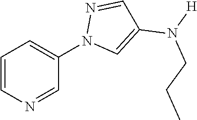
C1=CN=CC(N2C=C(N([H])CCC)C=N2)=C1
